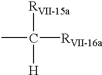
C([RVII-16a])([RVII-15a])([H])C
